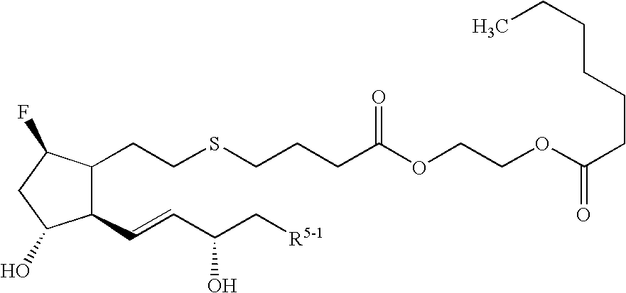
C1(CCSCCCC(OCCOC(CCCCCC)=O)=O)C(C=CC(C[R5-1])O)C(O)CC1F
